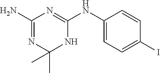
C1(N)=NC(C)(C)NC(NC2=CC=C(I)C=C2)=N1
